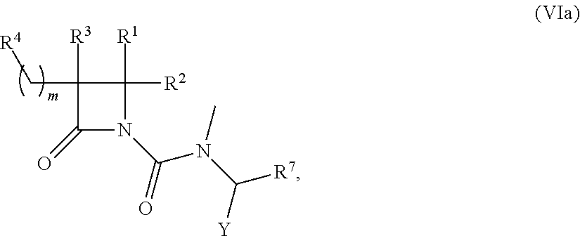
C1([R3])(C[R4])C(=O)N(C(N(C([R7])[Y])C)=O)C1([R1])[R2]
